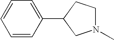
C1=CC(C2CN(C)CC2)=CC=C1
